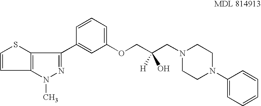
C1=CSC2=C1N(C)N=C2C1=CC(OCC(CN2CCN(C3=CC=CC=C3)CC2)([H])O)=CC=C1
